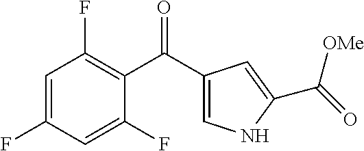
C1=C(F)C=C(F)C(C(C2=CNC(C(=O)[OMe])=C2)=O)=C1F
